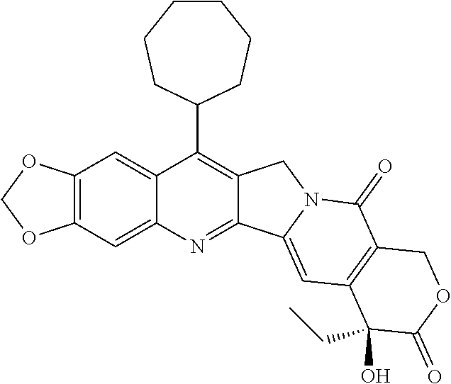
O1COC2=C1C=C1C(C3CCCCCC3)=C3C(=NC1=C2)C1=CC2=C(C(=O)N1C3)COC(=O)C2(CC)O
